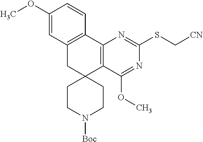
C1(OC)=CC2=C(C=C1)C1=C(C3(C2)CCN([Boc])CC3)C(OC)=NC(SC[CN])=N1
